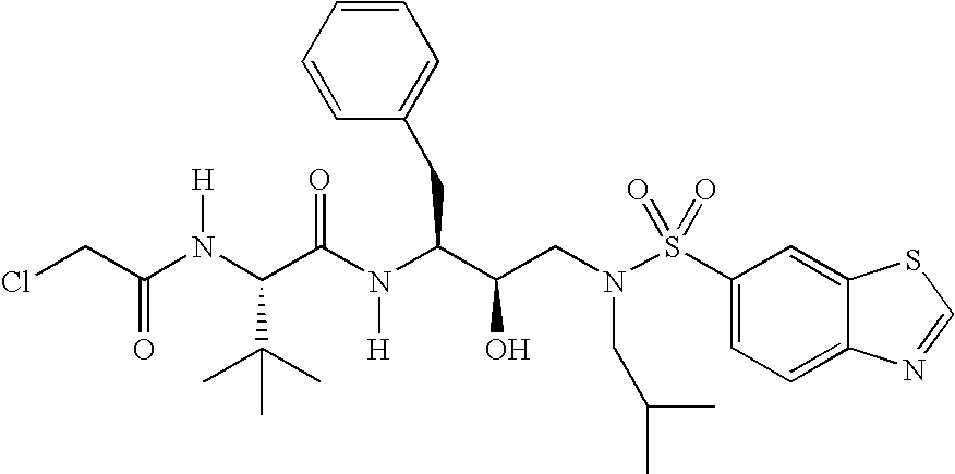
C1(S(N(CC(C(N(C(=O)C(N(C(CCl)=O)[H])C(C)(C)C)[H])CC2=CC=CC=C2)O)CC(C)C)(=O)=O)=CC=C2C(=C1)SC=N2
